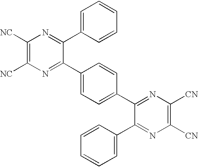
C1([NC])=C([NC])N=C(C2=CC=C(C3=NC([CN])=C([CN])N=C3C3=CC=CC=C3)C=C2)C(C2=CC=CC=C2)=N1
